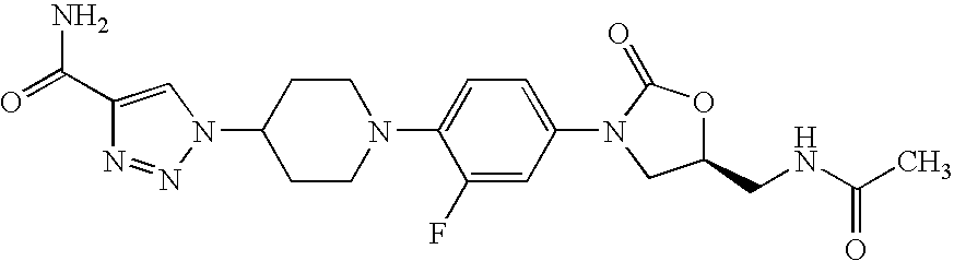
C1(C(=O)N)=CN(C2CCN(C3=CC=C(N4CC(CNC(C)=O)OC4=O)C=C3F)CC2)N=N1
